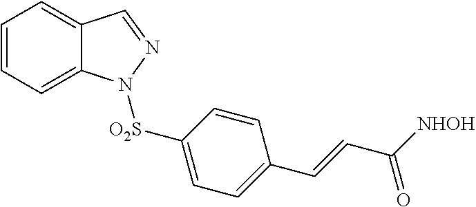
C1=CC=C2C(=C1)C=NN2[O2S]C1=CC=C(C=CC([NHOH])=O)C=C1
